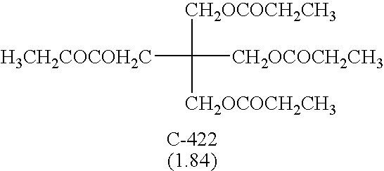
[H3CH2COCOH2C]C([CH2OCOCH2CH3])([CH2OCOCH2CH3])[CH2OCOCH2CH3]
